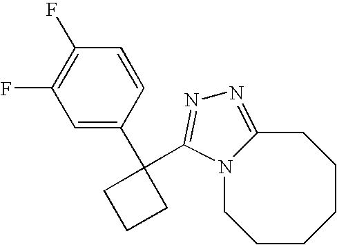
C1(F)=C(F)C=C(C2(C3=NN=C4N3CCCCCC4)CCC2)C=C1
